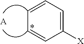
C1([X])=CC=CC=C1.[A]
